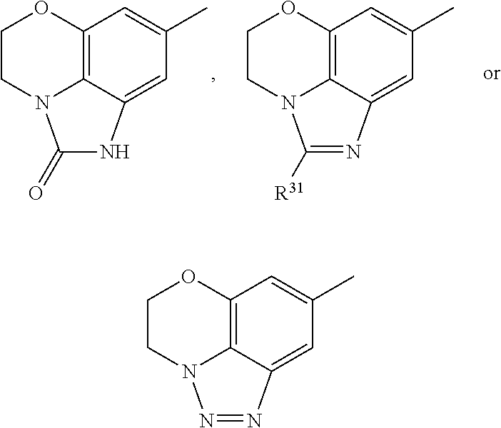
C12=C3C(=CC(C)=C1)N=NN3CCO2.C12=C3C(=CC(C)=C1)N=C([R31])N3CCO2.C12=C3C(=CC(C)=C1)NC(=O)N3CCO2
